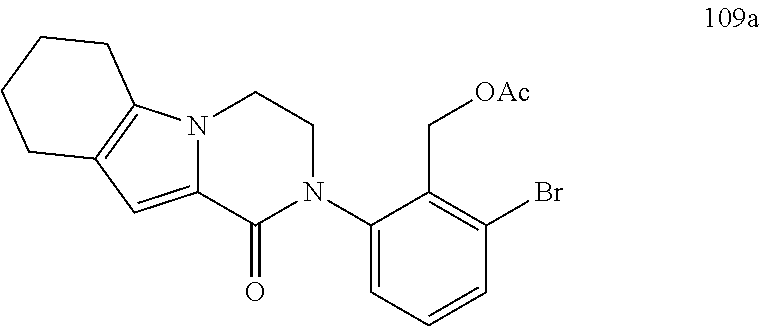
BrC1=C(C[OAc])C(N2CCN3C(=CC4=C3CCCC4)C2=O)=CC=C1
